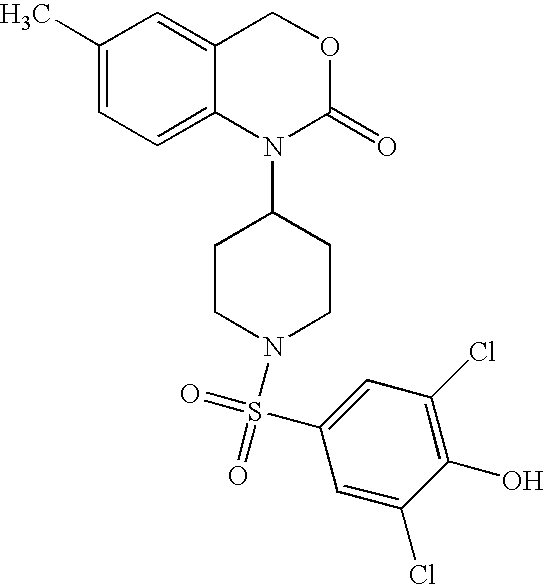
C1(C)=CC=C2C(=C1)COC(=O)N2C1CCN(S(C2=CC(Cl)=C(O)C(Cl)=C2)(=O)=O)CC1
